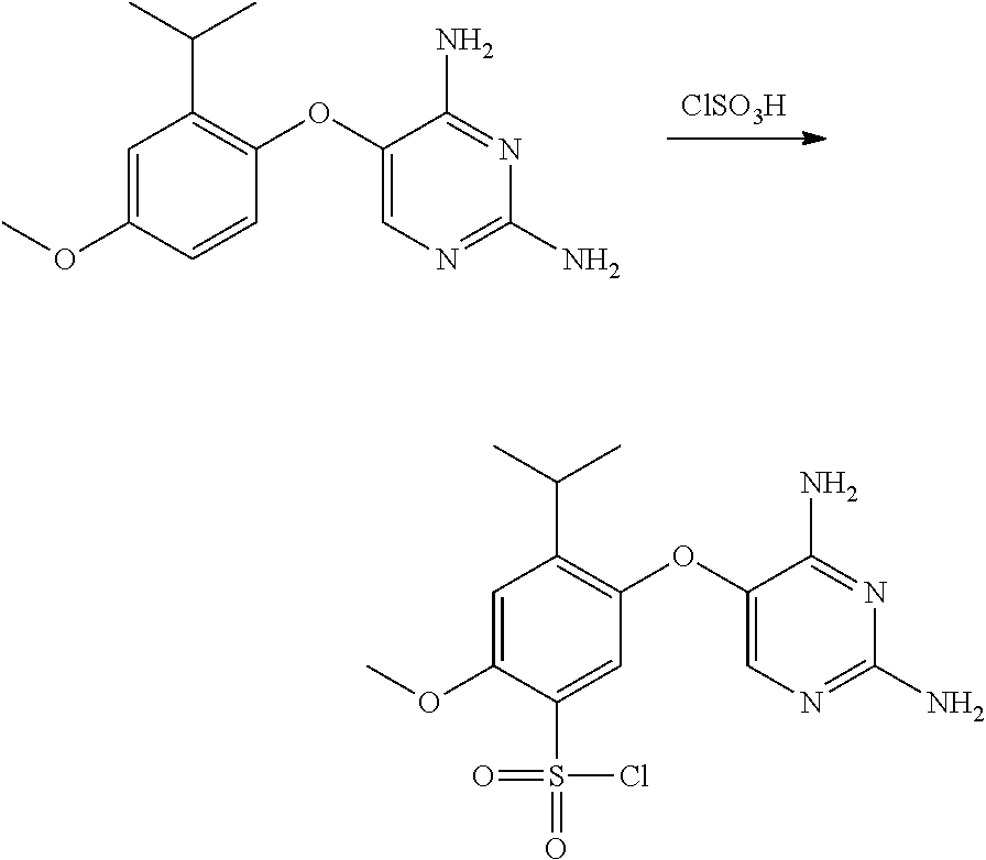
[ClSO3H].C1=C(OC)C=CC(OC2=CN=C(N)N=C2N)=C1C(C)C.C1=C(OC)C(S(=O)(Cl)=O)=CC(OC2=CN=C(N)N=C2N)=C1C(C)C
